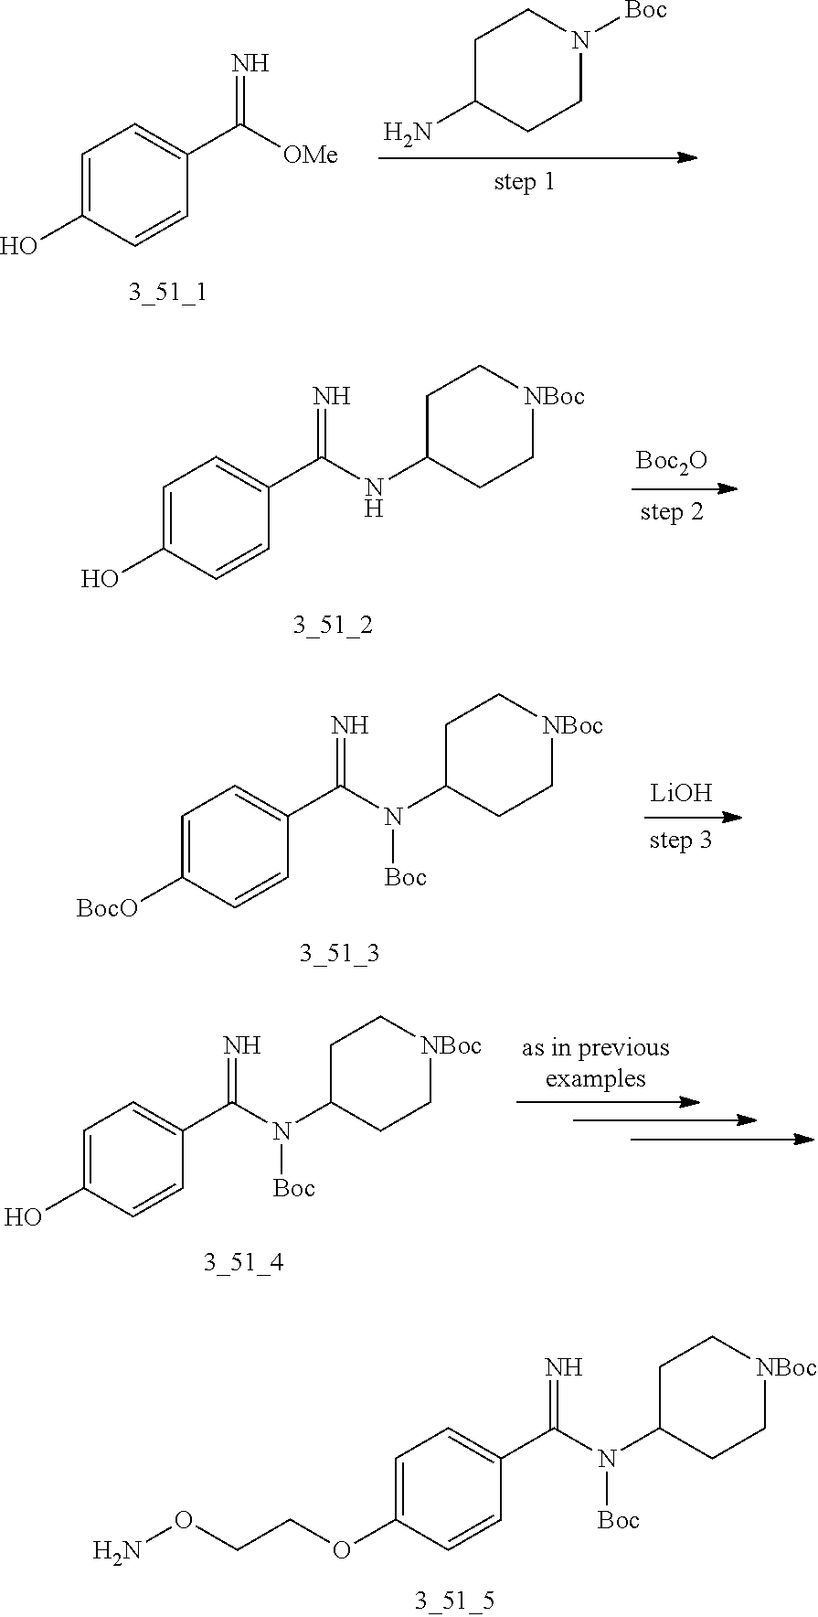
C1C(N)CCN([Boc])C1.C1=C(O)C=CC(C([OMe])=N)=C1.[Boc2O].C1=C(O)C=CC(C(NC2CC[NBoc]CC2)=N)=C1.[LiOH].C1=C([BocO])C=CC(C(N(C2CC[NBoc]CC2)[Boc])=N)=C1.C1=C(O)C=CC(C(N(C2CC[NBoc]CC2)[Boc])=N)=C1.C1=C(OCCON)C=CC(C(N(C2CC[NBoc]CC2)[Boc])=N)=C1
